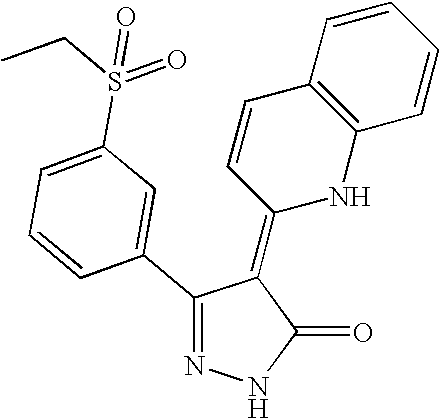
N1=C(C2=CC(S(CC)(=O)=O)=CC=C2)C(=C2NC3=C(C=C2)C=CC=C3)C(=O)N1
